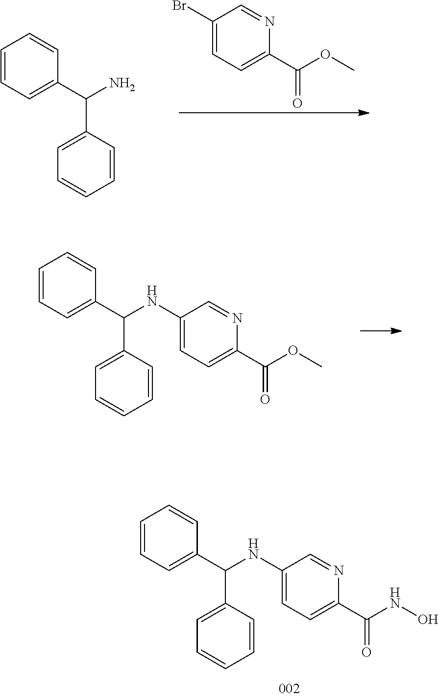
C1(Br)=CC=C(C(OC)=O)N=C1.C1=CC=C(C(N)C2=CC=CC=C2)C=C1.C1=CC=C(C(NC2=CC=C(C(OC)=O)N=C2)C2=CC=CC=C2)C=C1.C1=CC=C(C(NC2=CC=C(C(NO)=O)N=C2)C2=CC=CC=C2)C=C1
